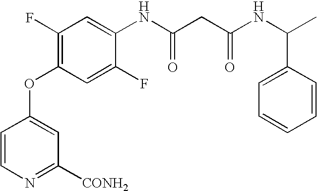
C1(F)=C(OC2=CC([CONH2])=NC=C2)C=C(F)C(NC(=O)CC(=O)NC(C)C2=CC=CC=C2)=C1
